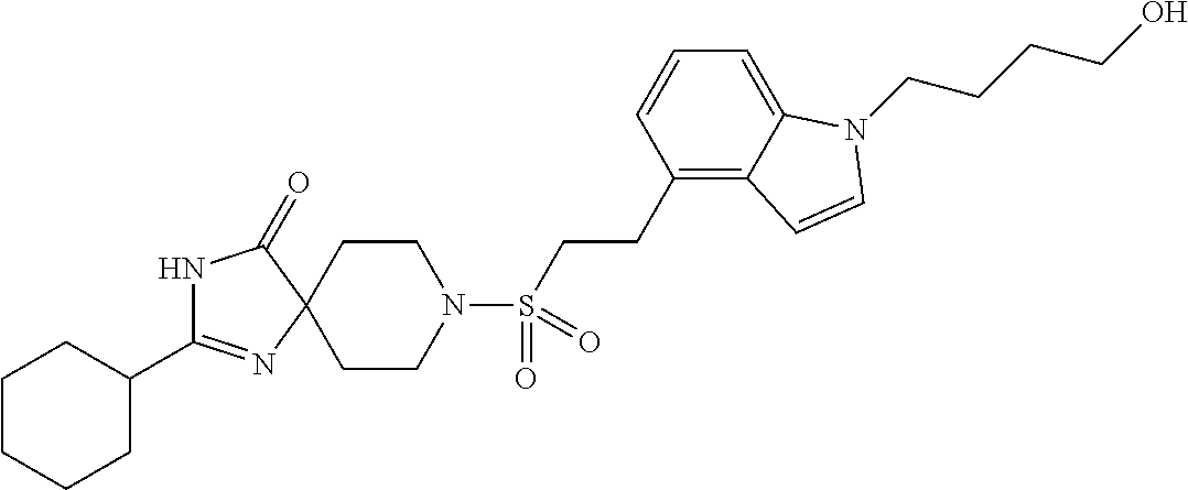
C1CN(S(CCC2=C3C(=CC=C2)N(CCCCO)C=C3)(=O)=O)CCC12N=C(C1CCCCC1)NC2=O
